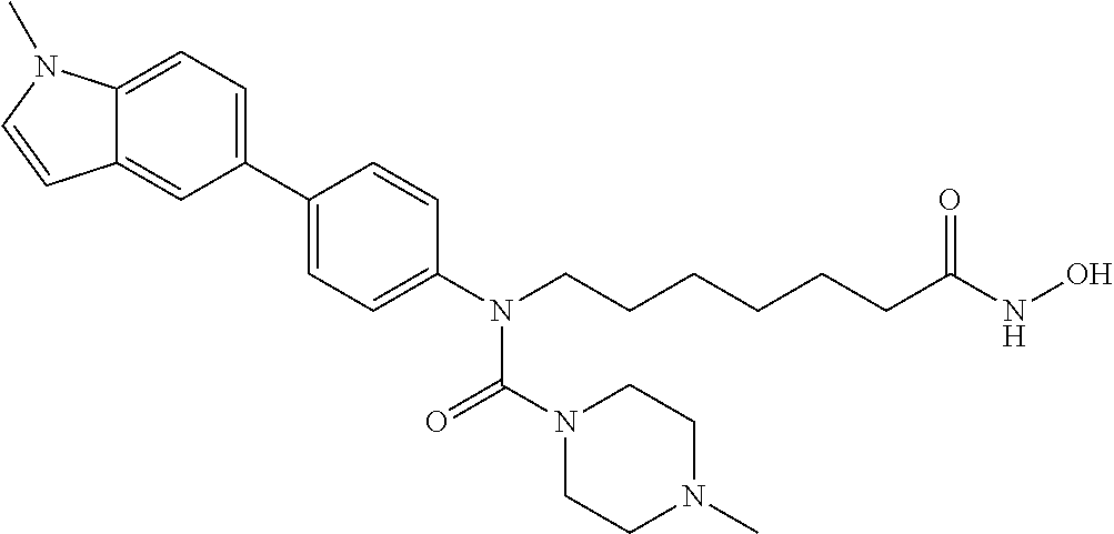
C12=CC=C(C3=CC=C(N(CCCCCCC(NO)=O)C(N4CCN(C)CC4)=O)C=C3)C=C1C=CN2C
